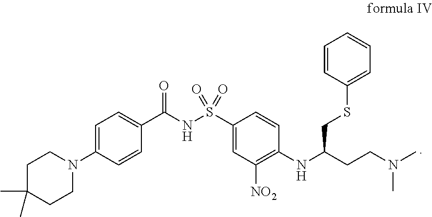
C1CN(C2=CC=C(C(NS(C3=CC([NO2])=C(NC(CSC4=CC=CC=C4)CCN(C)C)C=C3)(=O)=O)=O)C=C2)CCC1(C)C
